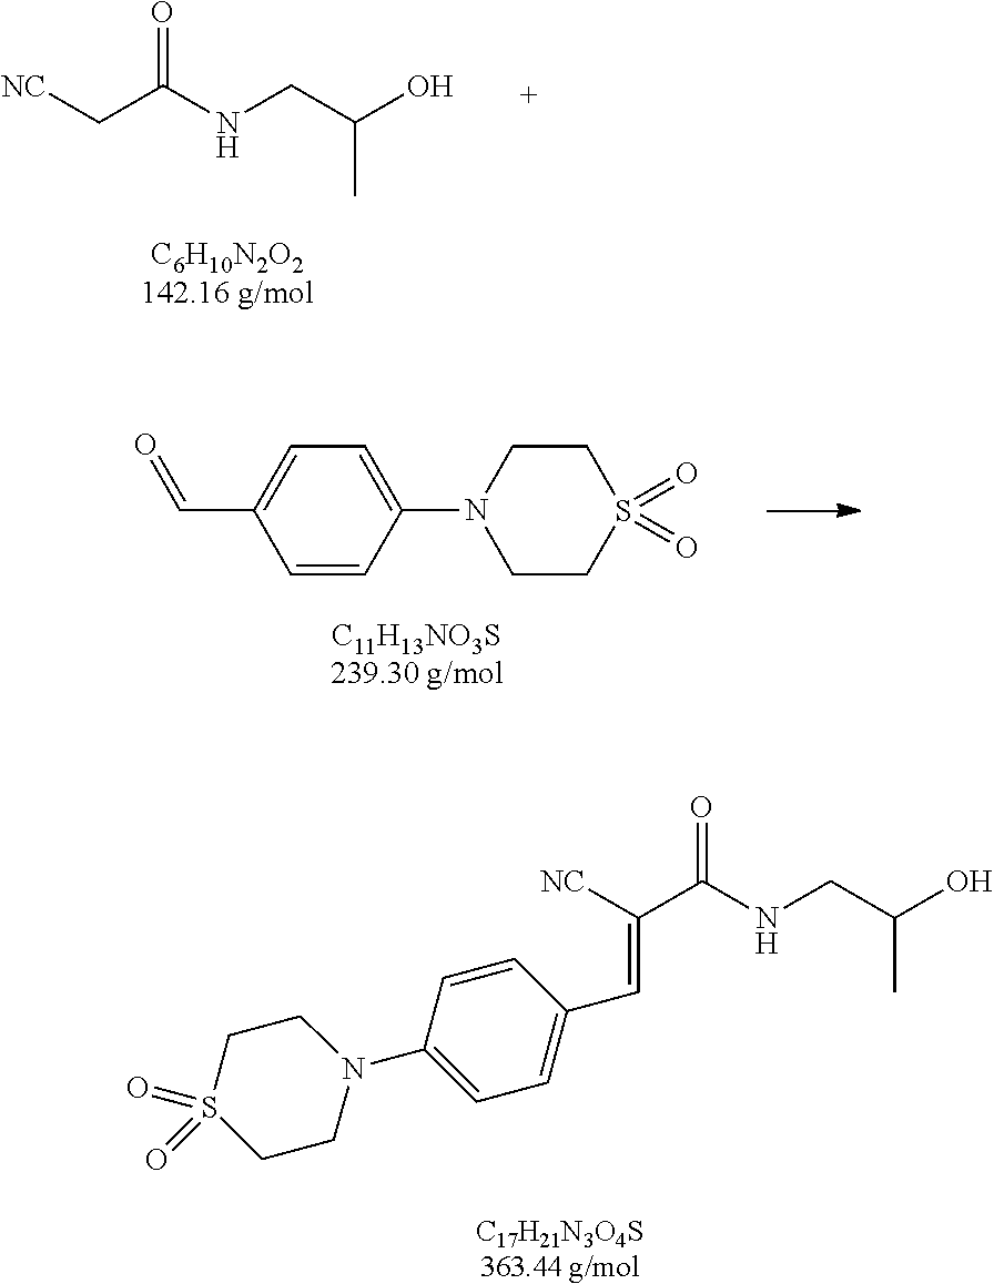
C([NC])C(NCC(C)O)=O.C1=CC(N2CCS(=O)(=O)CC2)=CC=C1C=O.C1=CC(C=C([NC])C(NCC(C)O)=O)=CC=C1N1CCS(=O)(=O)CC1
